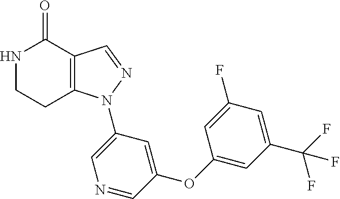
C12=C(C=NN1C1=CN=CC(OC3=CC(C(F)(F)F)=CC(F)=C3)=C1)C(=O)NCC2
